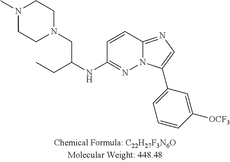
C1=CC2=NC=C(C3=CC=CC([OCF3])=C3)N2N=C1NC(CN1CCN(C)CC1)CC
